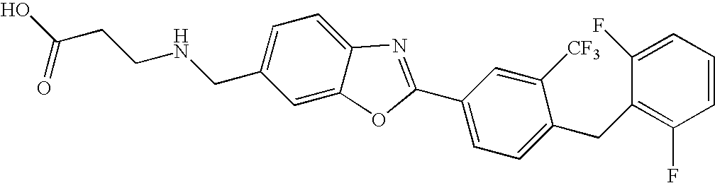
OC(CCNCC1=CC=C2C(=C1)OC(C1=CC=C(CC3=C(F)C=CC=C3F)C([CF3])=C1)=N2)=O
